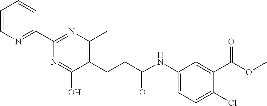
C1=CC=CC(C2=NC(C)=C(CCC(NC3=CC=C(Cl)C(C(OC)=O)=C3)=O)C(O)=N2)=N1
